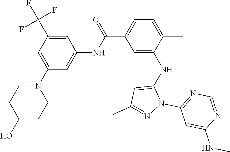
C1=C(N2CCC(O)CC2)C=C(NC(C2=CC=C(C)C(NC3=CC(C)=NN3C3=NC=NC(NC)=C3)=C2)=O)C=C1C(F)(F)F
